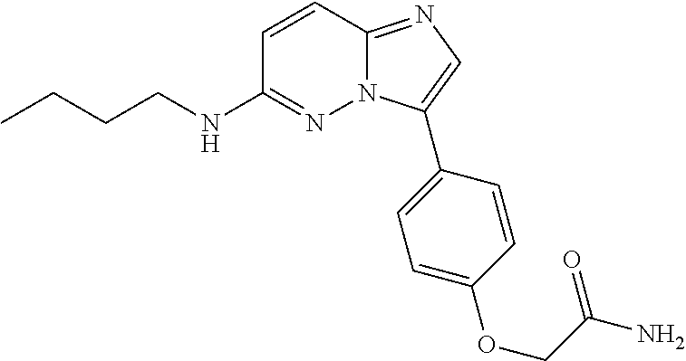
C1=CC2=NC=C(C3=CC=C(OCC(N)=O)C=C3)N2N=C1NCCCC
